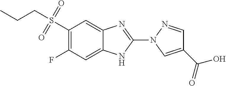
N1(C2=NC3=CC(S(CCC)(=O)=O)=C(F)C=C3N2)N=CC(C(=O)O)=C1
